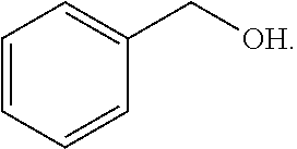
C1=CC=CC(C[OH])=C1
